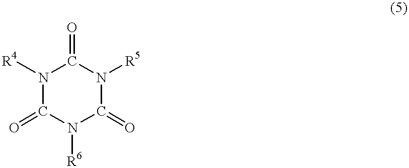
N1([R4])C(=O)N([R6])C(=O)N([R5])C1=O
